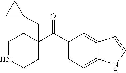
C(=O)(C1(CC2CC2)CCNCC1)C1=CC=C2C(=C1)C=CN2
